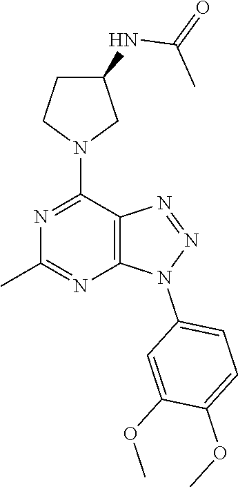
C1C(NC(=O)C)CN(C2=NC(C)=NC3=C2N=NN3C2=CC=C(OC)C(OC)=C2)C1
